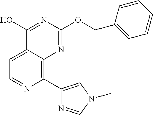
C1=C2C(=C(C3=CN(C)C=N3)N=C1)N=C(OCC1=CC=CC=C1)N=C2O
